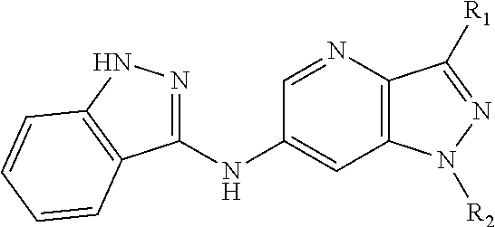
C12=C(N=CC(NC3=NNC4=C3C=CC=C4)=C1)C([R1])=NN2[R2]
